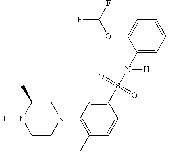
C1(C)=CC=C(OC(F)F)C(N([H])S(C2=CC(N3CC(C)N([H])CC3)=C(C)C=C2)(=O)=O)=C1
